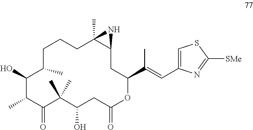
C1(O)C(C)C(=O)C(C)(C)C(O)CC(=O)OC(C(C)=CC2=CSC([SMe])=N2)CC2C(C)(CCCC1C)N2
